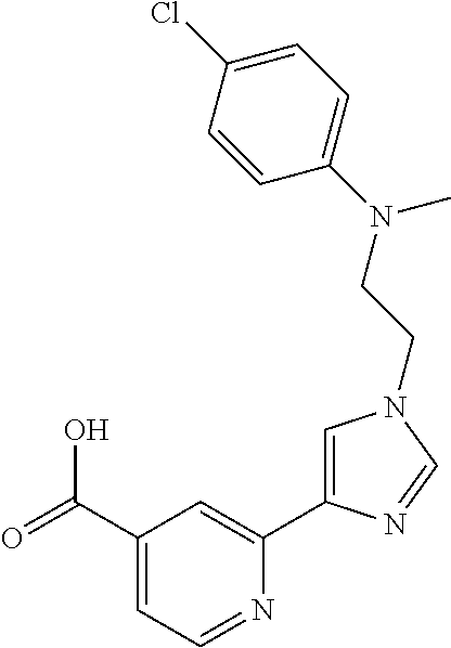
C1(C(=O)O)=CC=NC(C2=CN(CCN(C3=CC=C(Cl)C=C3)C)C=N2)=C1
